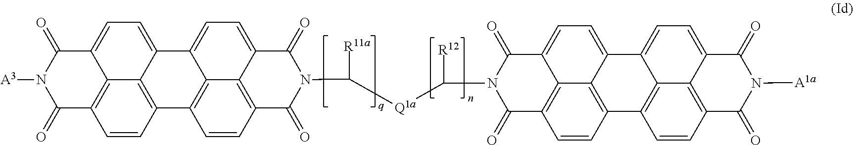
C12=CC=C3C4=C(C=CC(=C14)C1=C4C2=CC=C2C4=C(C=C1)C(=O)N([A3])C2=O)C(=O)N(C([R11a])[Q1a]C(N1C(=O)C2=CC=C4C5=CC=C6C7=C(C=CC(=C57)C5=C4C2=C(C=C5)C1=O)C(=O)N([A1a])C6=O)[R12])C3=O
